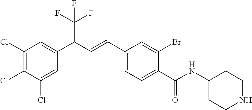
C1(Cl)=C(Cl)C(Cl)=CC(C(C=CC2=CC=C(C(=O)NC3CCNCC3)C(Br)=C2)C(F)(F)F)=C1
